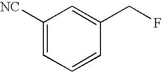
C1([NC])=CC=CC(CF)=C1
